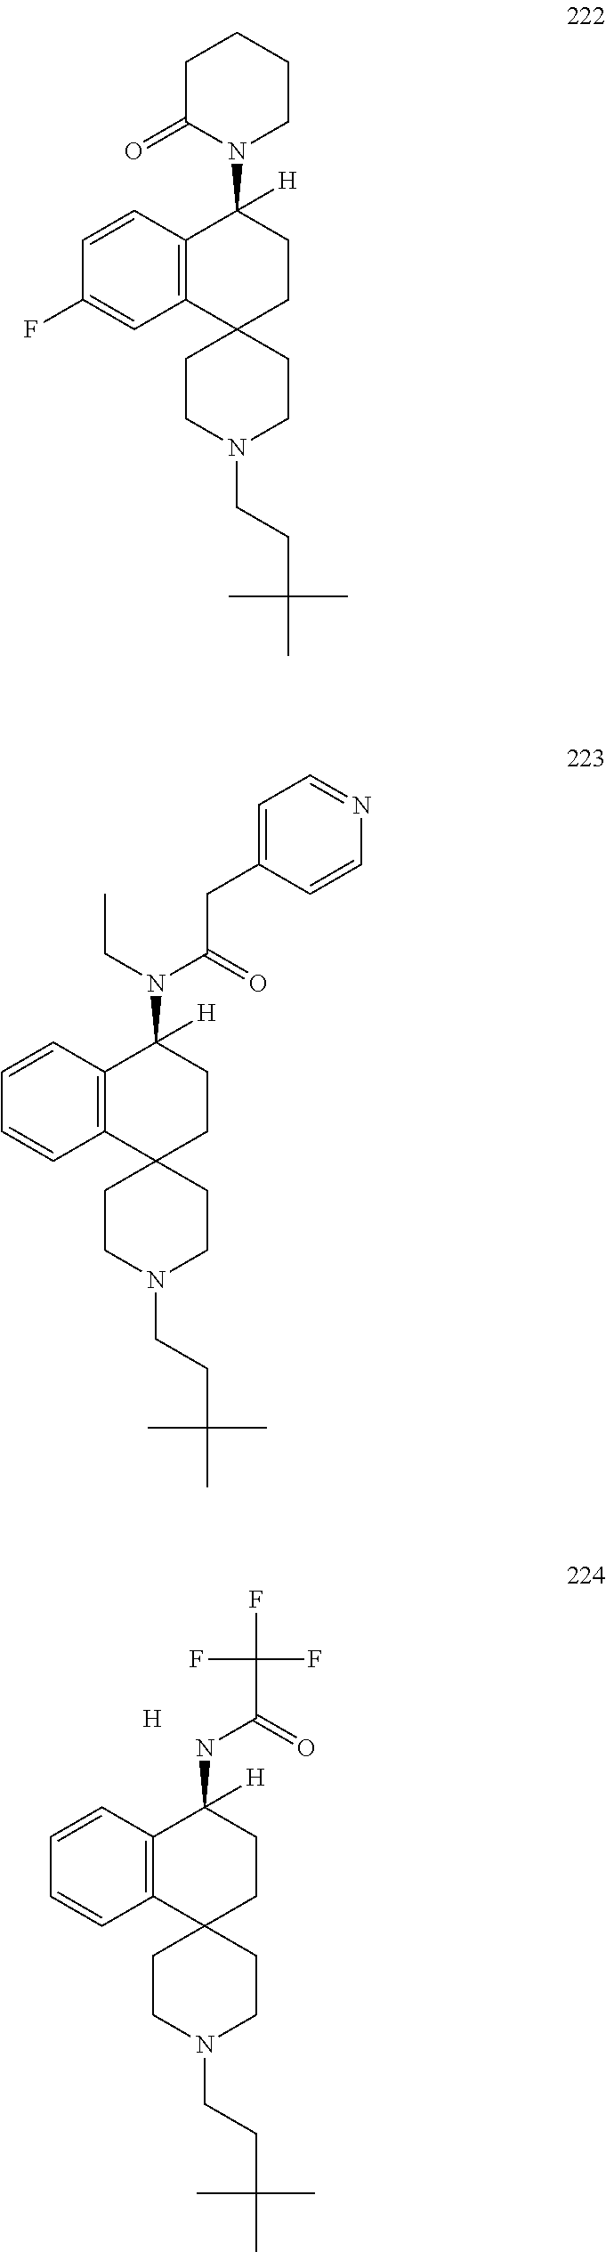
C12(CCN(CCC(C)(C)C)CC1)CCC(NC(=O)C(F)(F)F)([H])C1=C2C=CC=C1.[H].C12(CCN(CCC(C)(C)C)CC1)CCC(N1CCCCC1=O)([H])C1=C2C=C(F)C=C1.C12(CCN(CCC(C)(C)C)CC1)CCC(N(CC)C(=O)CC1=CC=NC=C1)([H])C1=C2C=CC=C1
